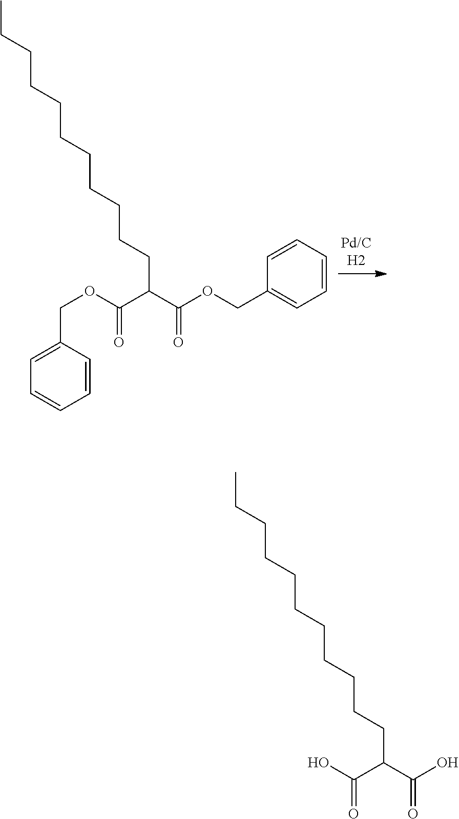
C1=CC(COC(C(C(OCC2=CC=CC=C2)=O)CCCCCCCCCCC)=O)=CC=C1.OC(C(C(O)=O)CCCCCCCCCCC)=O
